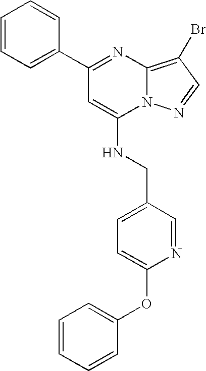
C1=CC=C(C2=NC3=C(Br)C=NN3C(NCC3=CC=C(OC4=CC=CC=C4)N=C3)=C2)C=C1
